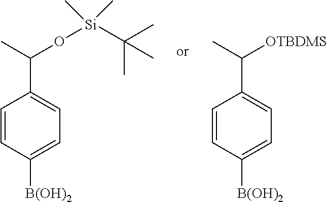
C(C1=CC=C([B(OH)2])C=C1)(C)O[Si](C(C)(C)C)(C)C.C(C1=CC=C([B(OH)2])C=C1)(C)[OTBDMS]
